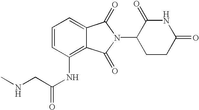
N1C(=O)CCC(N2C(=O)C3=CC=CC(NC(CNC)=O)=C3C2=O)C1=O
